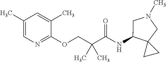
C1(C)=CN=C(OCC(C(NC2CN(C)CC23CC3)=O)(C)C)C(C)=C1
